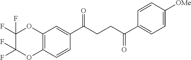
C12=C(C=CC(C(CCC(C3=CC=C([OMe])C=C3)=O)=O)=C1)OC(F)(F)C(F)(F)O2
